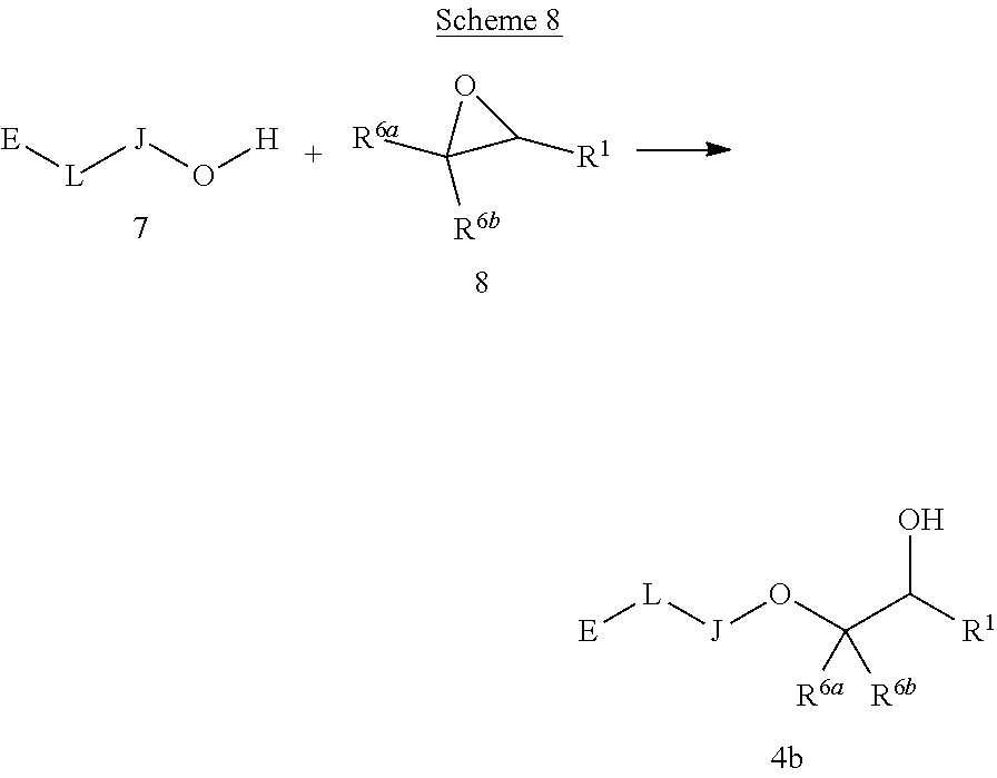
[E][L][J]OC(C([R1])O)([R6b])[R6a].[L]([J]O[H])[E].C1([R1])OC1([R6a])[R6b]
